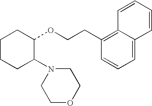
C1CCC(N2CCOCC2)C(OCCC2=C3C(=CC=C2)C=CC=C3)C1
